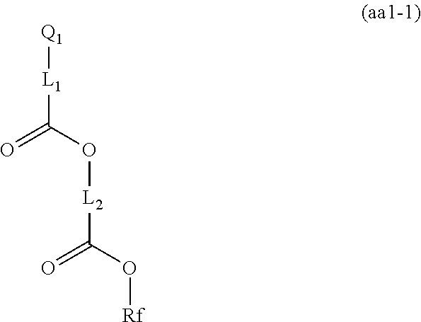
[Q1][L1]C(=O)O[L2]C(=O)O[Rf]
